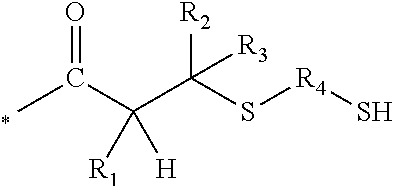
CC(C(C(S[R4]S)([R3])[R2])([R1])[H])=O
